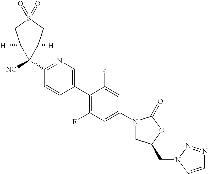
C1(N2CC(CN3N=NC=C3)OC2=O)=CC(F)=C(C2=CN=C(C3([NC])C4([H])C3([H])CS(=O)(=O)C4)C=C2)C(F)=C1
